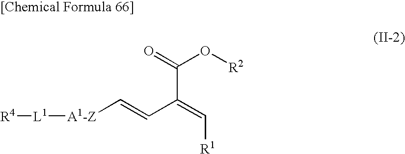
O=C(O[R2])C(=C[R1])C=C[A1-Z][L1][R4]
